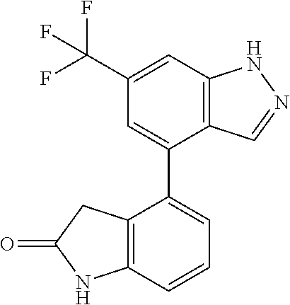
C12=C(C=C(C(F)(F)F)C=C1C1=CC=CC3=C1CC(=O)N3)NN=C2
